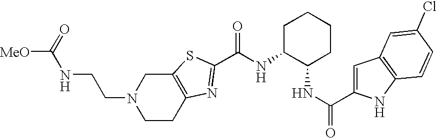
[MeO]C(=O)NCCN1CCC2=C(C1)SC(C(NC1C(NC(C3=CC4=C(N3)C=CC(Cl)=C4)=O)CCCC1)=O)=N2
